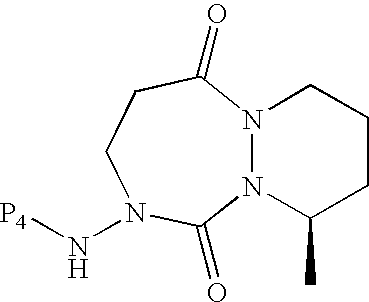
N12N(C(C)CCC1)C(=O)N(N[P4])CCC2=O
